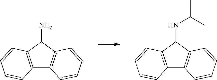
C12=C(C(N)C3=C1C=CC=C3)C=CC=C2.C12=C(C(NC(C)C)C3=C1C=CC=C3)C=CC=C2
